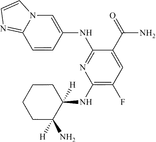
C1=CC(NC2=NC(NC3([H])C(N)([H])CCCC3)=C(F)C=C2C(=O)N)=CN2C1=NC=C2
